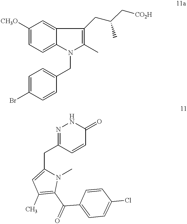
C1([CH3O])=CC=C2C(=C1)C(CC(C[CO2H])C)=C(C)N2CC1=CC=C(Br)C=C1.N1=C(CC2=CC(C)=C(C(=O)C3=CC=C(Cl)C=C3)N2C)C=CC(=O)N1
